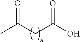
CC(CC(O)=O)=O
